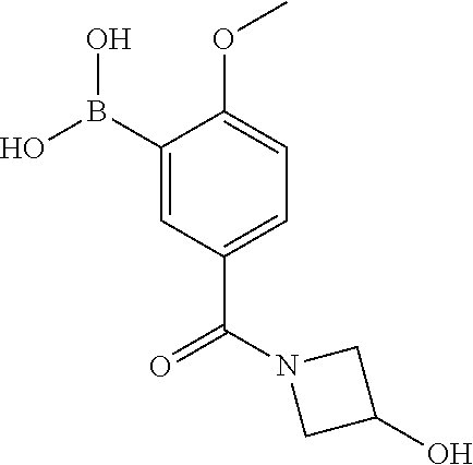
C1(B(O)O)=CC(C(=O)N2CC(O)C2)=CC=C1OC
